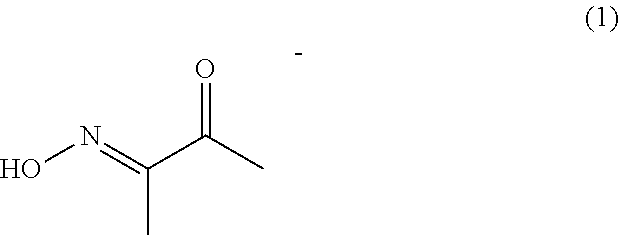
ON=C(C(C)=O)C
